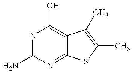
N1=C(N)N=C2C(=C1O)C(C)=C(C)S2
